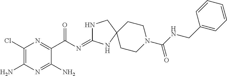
C1(Cl)=C(N)N=C(N)C(C(N=C2NCC3(N2)CCN(C(NCC2=CC=CC=C2)=O)CC3)=O)=N1
